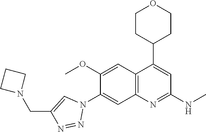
C12=C(C(C3CCOCC3)=CC(NC)=N1)C=C(OC)C(N1C=C(CN3CCC3)N=N1)=C2
